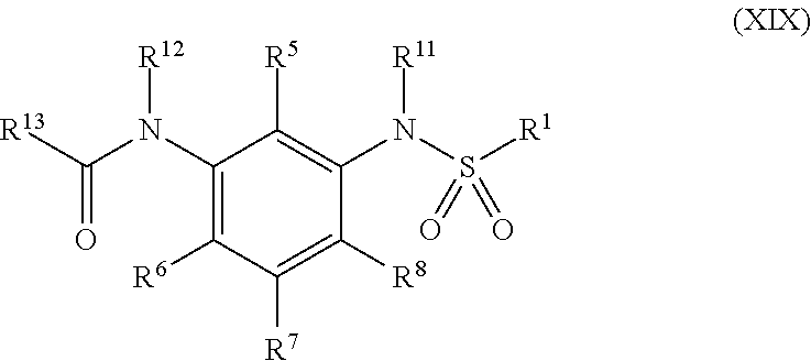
C1(N(C(=O)[R13])[R12])=C([R6])C([R7])=C([R8])C(N(S([R1])(=O)=O)[R11])=C1[R5]
